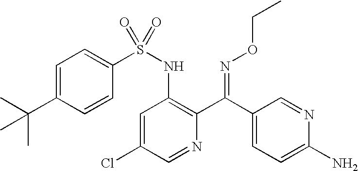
C1=C(C(C)(C)C)C=CC(S(NC2=C(C(C3=CC=C(N)N=C3)=NOCC)N=CC(Cl)=C2)(=O)=O)=C1
